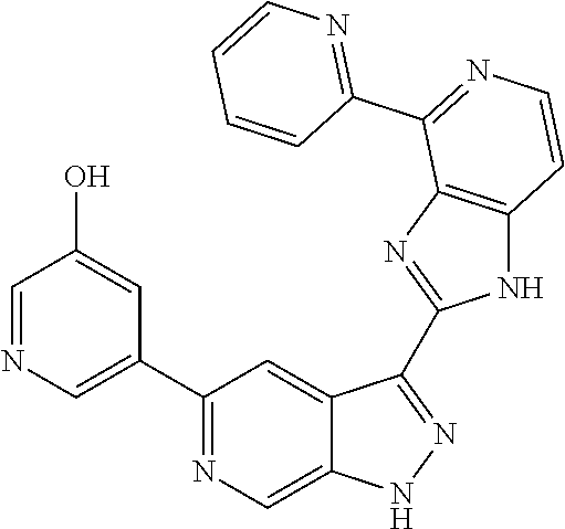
C1(C2=NC=C3C(=C2)C(C2=NC4=C(N2)C=CN=C4C2=NC=CC=C2)=NN3)=CN=CC(O)=C1
